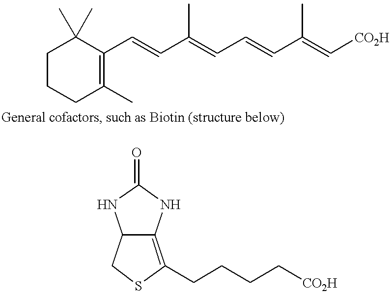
C1CCC(C)=C(C=CC(=CC=CC(=C[CO2H])C)C)C1(C)C.C12C(=C(CCCC[CO2H])SC1)NC(=O)N2
